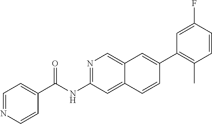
FC1=CC(C2=CC3=CN=C(NC(=O)C4=CC=NC=C4)C=C3C=C2)=C(C)C=C1
